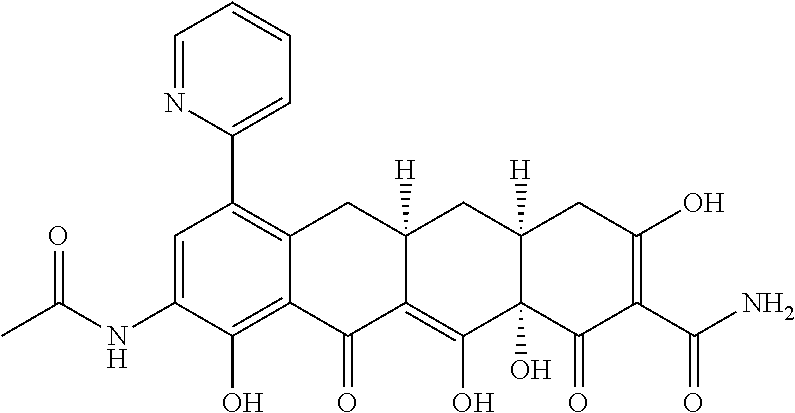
C1=C(NC(C)=O)C(O)=C2C(=C1C1=CC=CC=N1)CC1([H])C(=C(O)C3(O)C([H])(C1)CC(O)=C(C(N)=O)C3=O)C2=O
